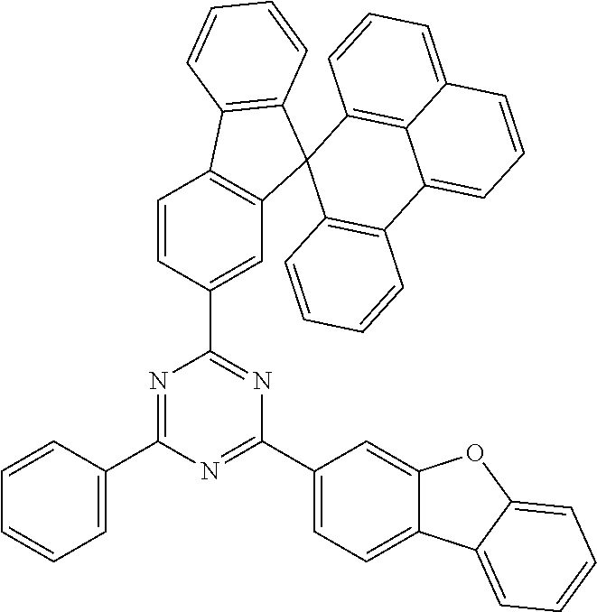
C1=CC(C2=NC(C3=CC4=C(C=C3)C3=C(C45C4=C(C6=CC=CC7=CC=CC5=C67)C=CC=C4)C=CC=C3)=NC(C3=CC=C4C(=C3)OC3=CC=CC=C43)=N2)=CC=C1
